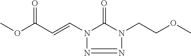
COC(C=CN1N=NN(CCOC)C1=O)=O
